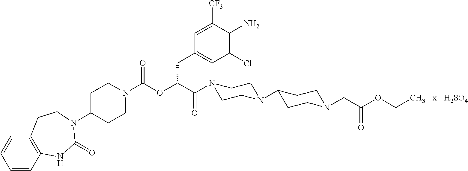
C1=CC2=C(C=C1)CCN(C1CCN(C(=O)OC(CC3=CC(Cl)=C(N)C([CF3])=C3)C(=O)N3CCN(C4CCN(CC(=O)OCC)CC4)CC3)CC1)C(=O)N2.[H2SO4]
